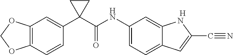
[H].C12=C(C=CC(C3(C(NC4=CC=C5C(=C4)NC(C#N)=C5)=O)CC3)=C1)OCO2
